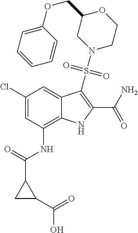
C1(Cl)=CC(NC(C2CC2C(=O)O)=O)=C2C(=C1)C(S(=O)(N1CCOC(COC3=CC=CC=C3)C1)=O)=C(C(N)=O)N2
